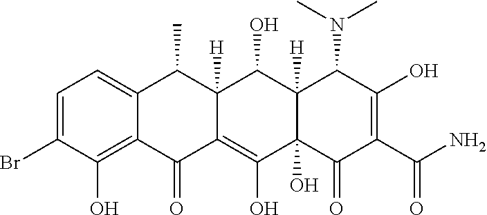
C1=C(Br)C(O)=C2C(=C1)C(C)C1([H])C(=C(O)C3(O)C([H])(C1O)C(N(C)C)C(O)=C(C(N)=O)C3=O)C2=O
